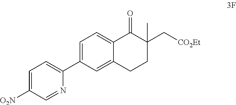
C1=C(C2=CC=C([O2N])C=N2)C=C2C(=C1)C(=O)C(C[CO2Et])(C)CC2
